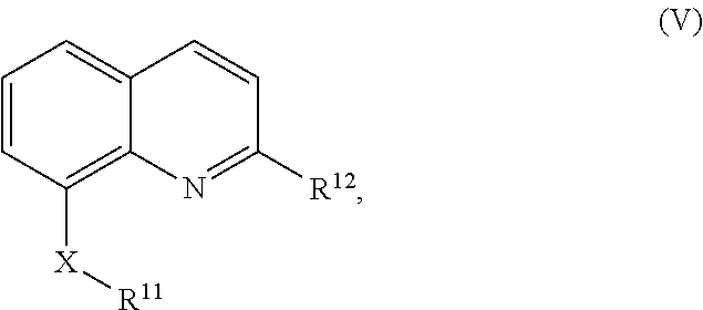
C1=CC([X][R11])=C2C(=C1)C=CC([R12])=N2
